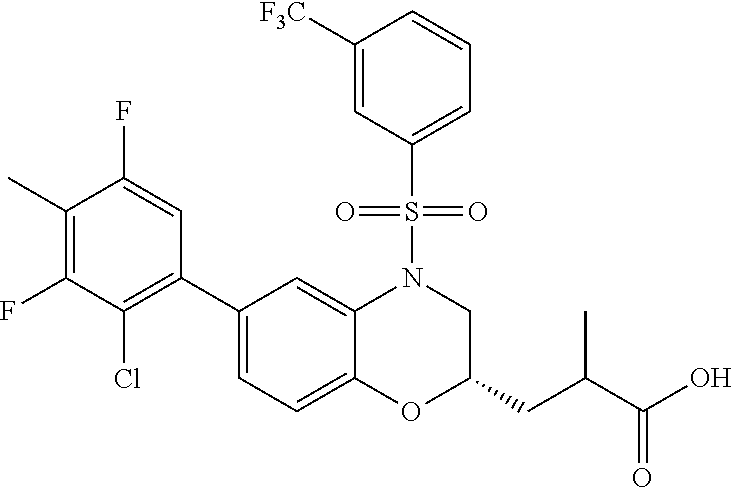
C1([F3C])=CC(S(N2C3=CC(C4=C(Cl)C(F)=C(C)C(F)=C4)=CC=C3OC(CC(C(O)=O)C)C2)(=O)=O)=CC=C1
